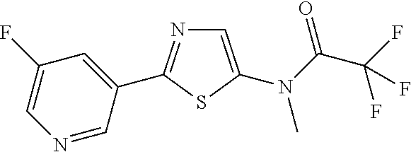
C1(F)=CN=CC(C2=NC=C(N(C(C(F)(F)F)=O)C)S2)=C1
